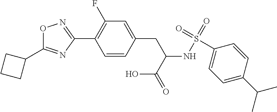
O1C(C2CCC2)=NC(C2=C(F)C=C(CC(NS(=O)(=O)C3=CC=C(C(C)C)C=C3)C(=O)O)C=C2)=N1
